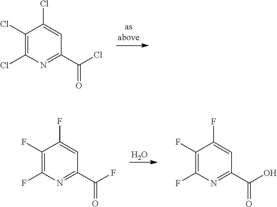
C1(Cl)=C(Cl)N=C(C(Cl)=O)C=C1Cl.O.C1(F)=C(F)N=C(C(F)=O)C=C1F.C1(F)=C(F)N=C(C(O)=O)C=C1F
